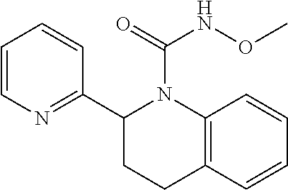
C12=C(C=CC=C1)CCC(C1=NC=CC=C1)N2C(=O)NOC
